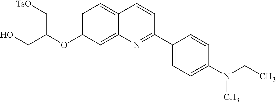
C1=C(OC(CO)C[TsO])C=C2C(=C1)C=CC(C1=CC=C(N(CC)C)C=C1)=N2
